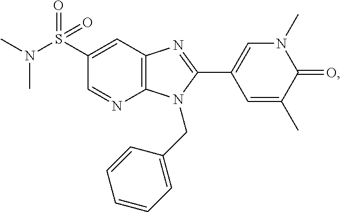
C1=NC2=C(C=C1S(=O)(N(C)C)=O)N=C(C1=CN(C)C(=O)C(C)=C1)N2CC1=CC=CC=C1
